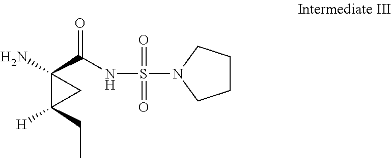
NC1(C(=O)NS(=O)(=O)N2CCCC2)C([H])(CC)C1
